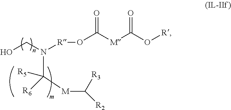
OCN([R]OC([M]C(O[R])=O)=O)C([R5])([R6])[M]C([R2])[R3]
